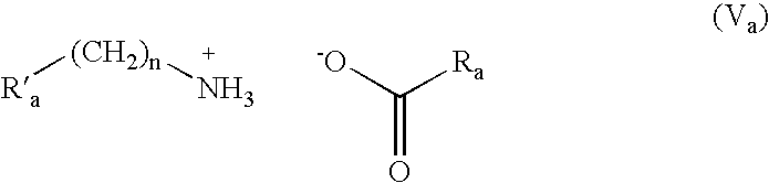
[Ra][(CH2)n]N.[-O]C([Ra])=O
